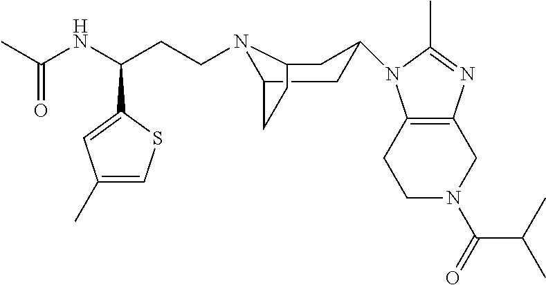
C1(C)=CSC(C(NC(C)=O)CCN2C3CCC2CC(N2C4=C(CN(C(=O)C(C)C)CC4)N=C2C)C3)=C1
